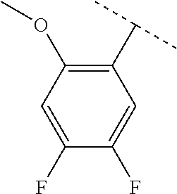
C1(C(C)C)=C(OC)C=C(F)C(F)=C1
